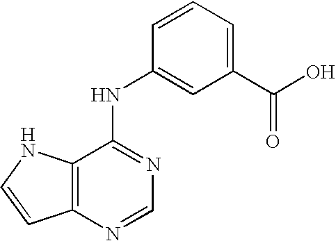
C12=C(N=CN=C1NC1=CC(C(=O)O)=CC=C1)C=CN2
